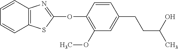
C1(OC2=NC3=C(S2)C=CC=C3)=C(OC)C=C(CCC(C)O)C=C1
